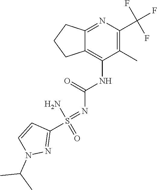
N1(C(C)C)N=C(S(=NC(NC2=C3C(=NC(C(F)(F)F)=C2C)CCC3)=O)(=O)N)C=C1
